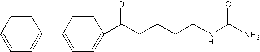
C1=CC=CC=C1C1=CC=C(C(CCCCNC(N)=O)=O)C=C1
